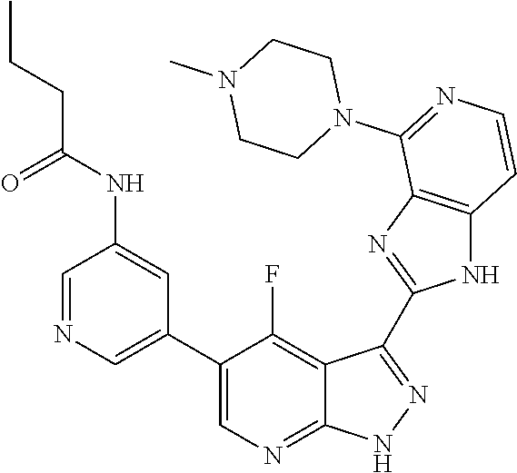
C1=NC=C(C2=CN=C3C(=C2F)C(C2=NC4=C(N2)C=CN=C4N2CCN(C)CC2)=N[N H]3)C=C1NC(CCC)=O
